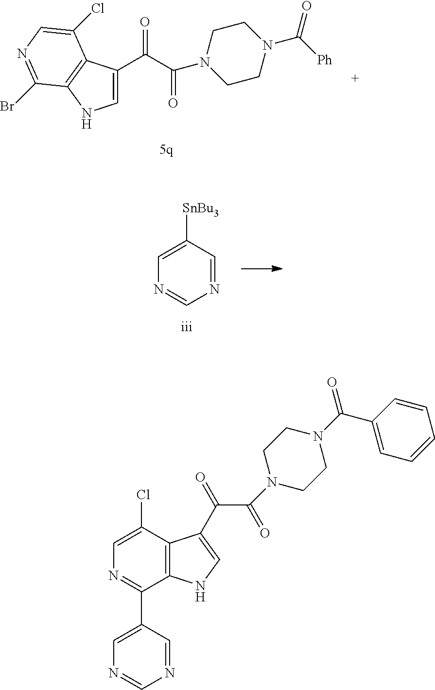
C1=C(C(C(=O)N2CCN(C(=O)[Ph])CC2)=O)C2=C(N1)C(Br)=NC=C2Cl.N1=CN=CC([SnBu3])=C1.C1=C(Cl)C2=C(C(C3=CN=CN=C3)=N1)NC=C2C(=O)C(=O)N1CCN(C(=O)C2=CC=CC=C2)CC1
